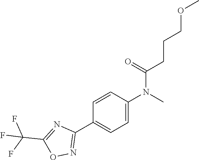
C1=CC(N(C)C(CCCOC)=O)=CC=C1C1=NOC(C(F)(F)F)=N1
